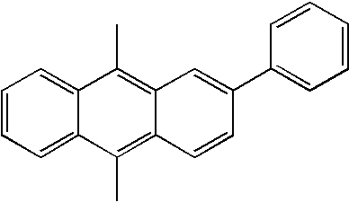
C12=CC=CC=C1C(C)=C1C(=C2C)C=CC(C2=CC=CC=C2)=C1
